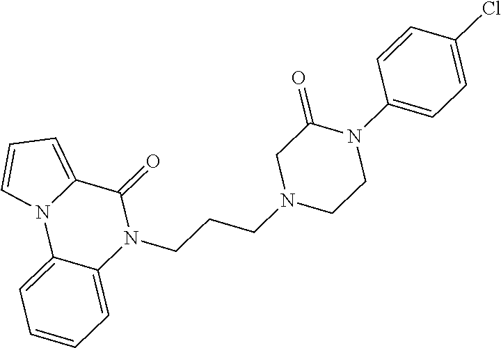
N1(CCCN2CCN(C3=CC=C(Cl)C=C3)C(=O)C2)C(=O)C2=CC=CN2C2=CC=CC=C12
